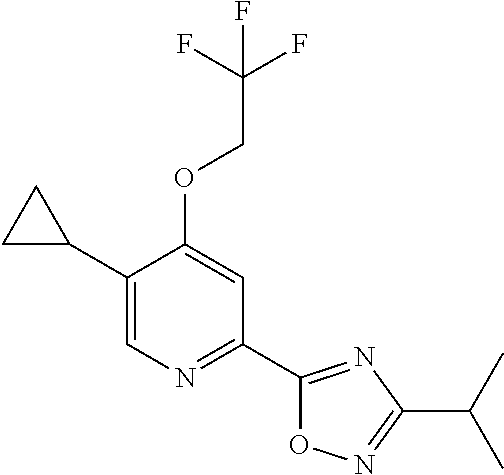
C1(C2CC2)=CN=C(C2=NC(C(C)C)=NO2)C=C1OCC(F)(F)F
